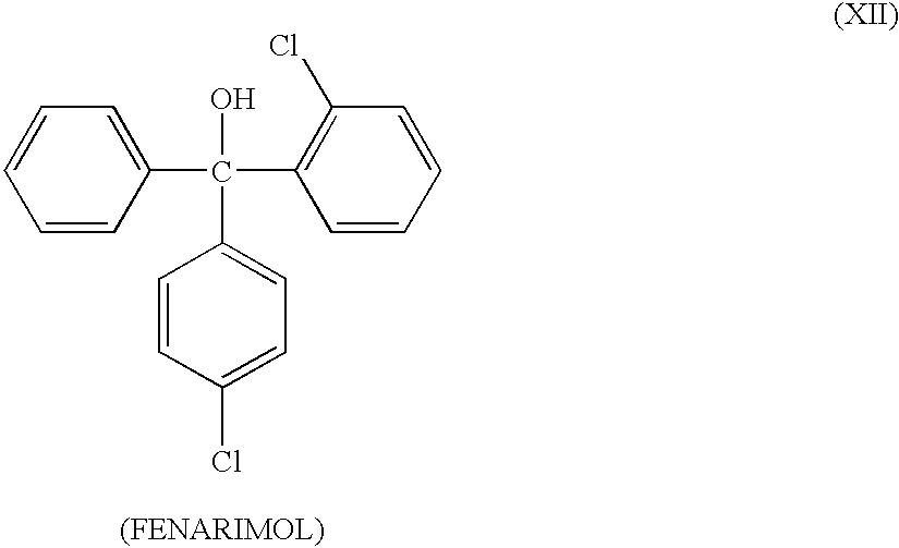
C1=CC=CC=C1C(C1=C(Cl)C=CC=C1)(O)C1=CC=C(Cl)C=C1
